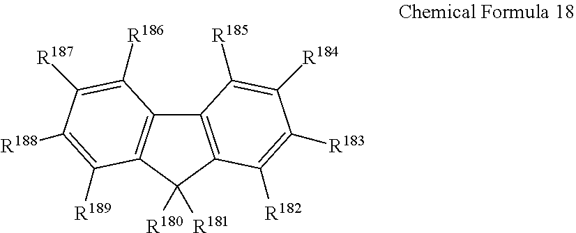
C12=C(C([R180])([R181])C3=C1C([R186])=C([R187])C([R188])=C3[R189])C([R182])=C([R183])C([R184])=C2[R185]
